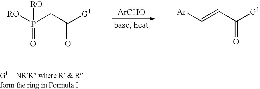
[ArCHO].[RO]P(CC([G1])=O)(=O)[RO].[Ar]C=CC([G1])=O
